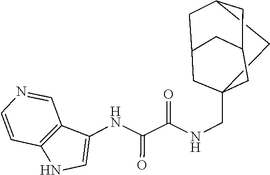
C1(NC(=O)C(=O)NCC23CC4CC(C2)CC(C3)C4)=CNC2=C1C=NC=C2
